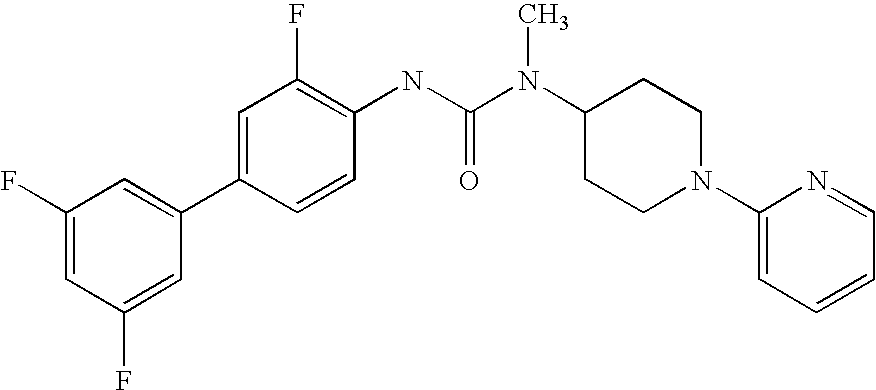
C1(F)=CC(F)=CC(C2=CC(F)=C(NC(N(C3CCN(C4=CC=CC=N4)CC3)C)=O)C=C2)=C1
